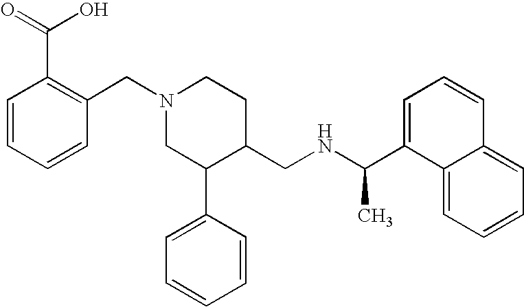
N1(CC2=C(C(=O)O)C=CC=C2)CC(C2=CC=CC=C2)C(CNC(C2=CC=CC3=CC=CC=C23)C)CC1
